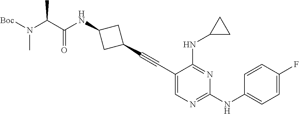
C1(C#CC2=CN=C(NC3=CC=C(F)C=C3)N=C2NC2CC2)CC(NC(C(N([Boc])C)C)=O)C1
